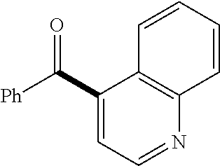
C1(C([Ph])=O)=CC=NC2=C1C=CC=C2
